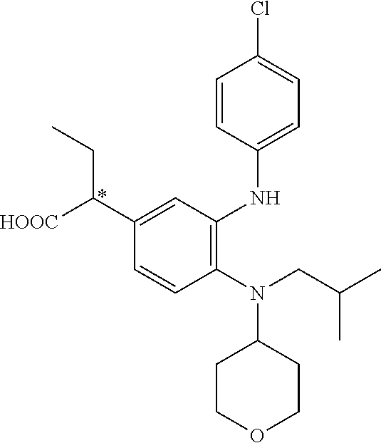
C1(N(CC(C)C)C2CCOCC2)=C(NC2=CC=C(Cl)C=C2)C=C(C([HOOC])CC)C=C1
